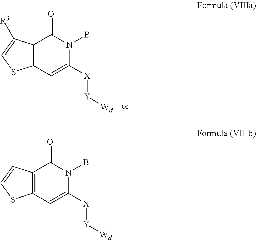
C12=C(C([R3])=CS1)C(=O)N(B)C([X][Y][Wd])=C2.C12=C(C=CS1)C(=O)N(B)C([X][Y][Wd])=C2
